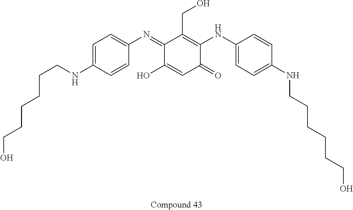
C1=C(NCCCCCCO)C=CC(N=C2C(O)=CC(=O)C(NC3=CC=C(NCCCCCCO)C=C3)=C2CO)=C1
